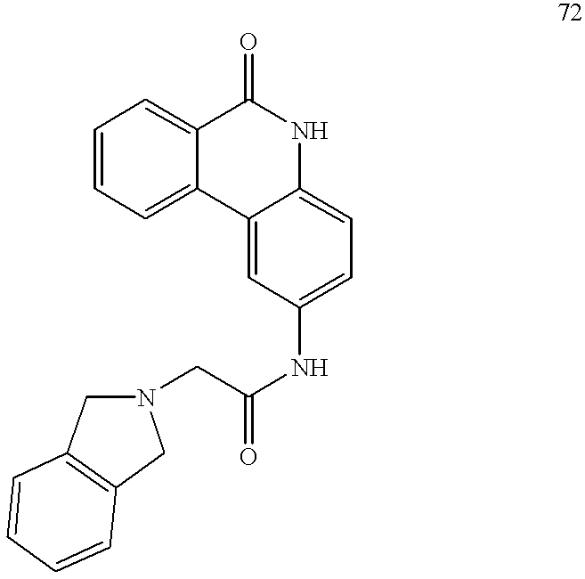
C1=CC=C2C(=C1)C(=O)NC1=CC=C(NC(=O)CN3CC4=C(C3)C=CC=C4)C=C21
